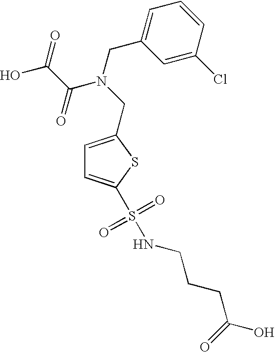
C1=C(CN(CC2=CC=CC(Cl)=C2)C(C(O)=O)=O)SC(S(NCCCC(O)=O)(=O)=O)=C1
